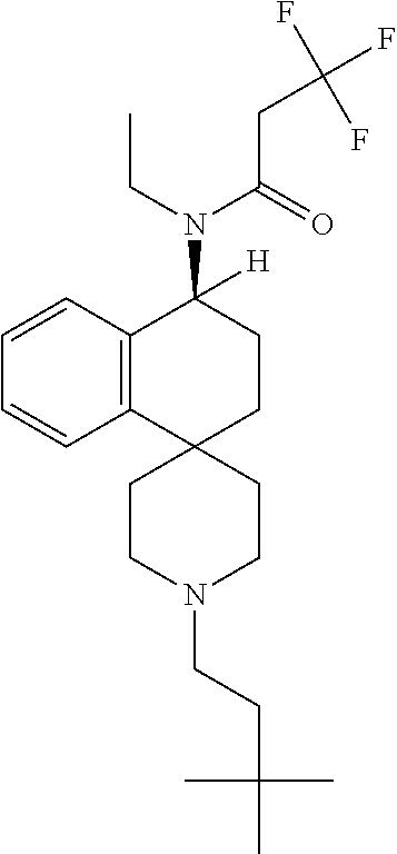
C12=C(C=CC=C1)C(N(C(CC(F)(F)F)=O)CC)([H])CCC21CCN(CCC(C)(C)C)CC1
